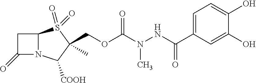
C1C(=O)N2C1S(=O)(=O)C(C)(COC(N(NC(C1=CC=C(O)C(O)=C1)=O)C)=O)C2[COOH]
